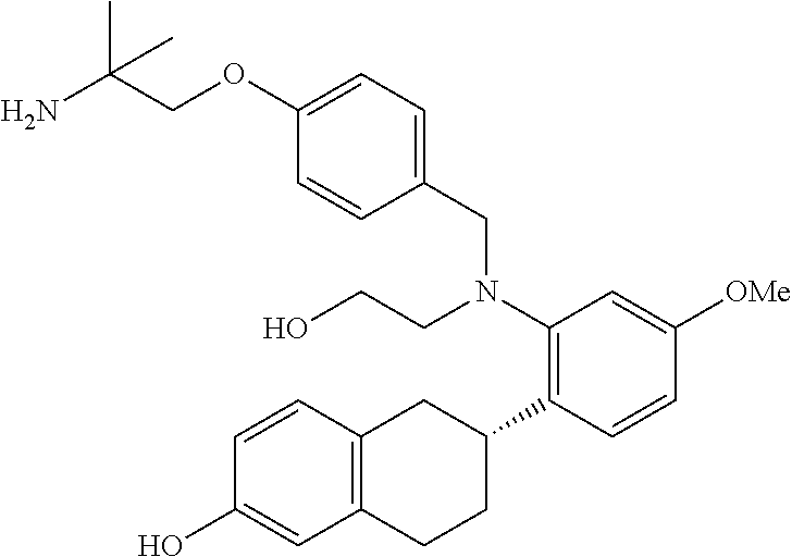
C1=CC2=C(C=C1O)CCC(C1=C(N(CCO)CC3=CC=C(OCC(N)(C)C)C=C3)C=C([OMe])C=C1)C2
